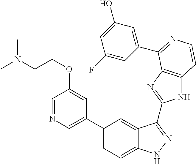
C1(C2=CN=CC(OCCN(C)C)=C2)=CC=C2C(=C1)C(C1=NC3=C(N1)C=CN=C3C1=CC(O)=CC(F)=C1)=NN2
